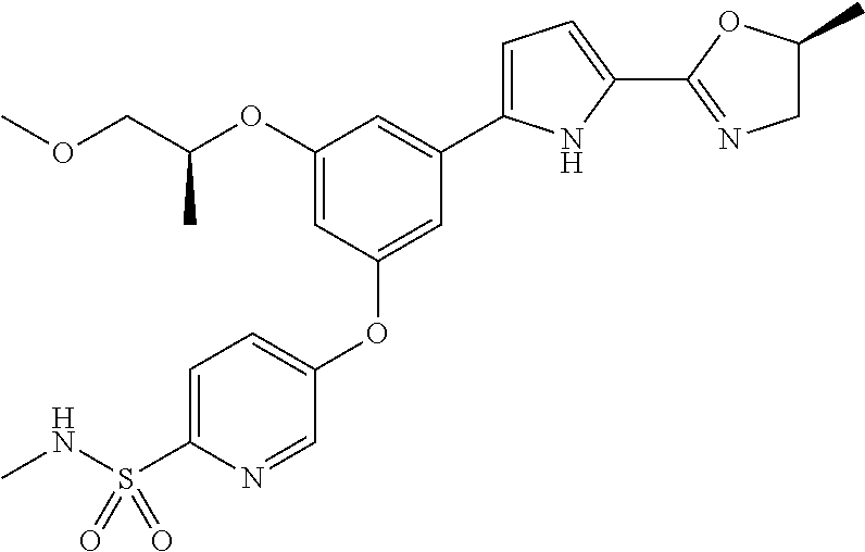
C1(OC(COC)C)=CC(OC2=CC=C(S(NC)(=O)=O)N=C2)=CC(C2=CC=C(C3=NCC(C)O3)N2)=C1
